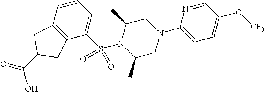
S(N1C(C)CN(C2=CC=C(O[CF3])C=N2)CC1C)(C1=CC=CC2=C1CC(C(O)=O)C2)(=O)=O
